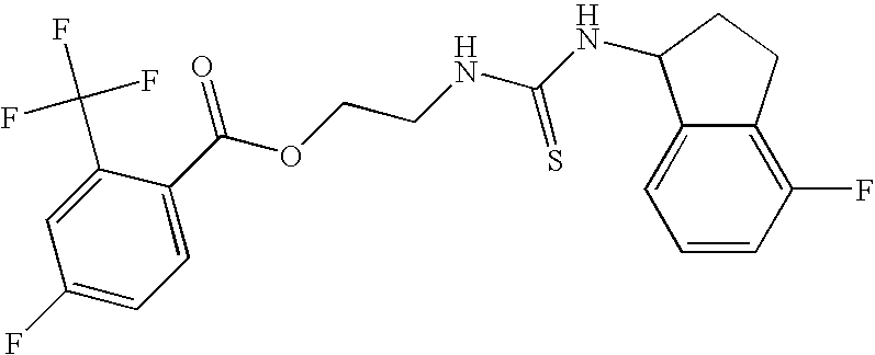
C1(C(F)(F)F)=CC(F)=CC=C1C(OCCNC(NC1C2=CC=CC(F)=C2CC1)=S)=O
